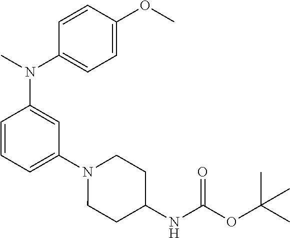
CN(C1=CC=C(OC)C=C1)C1=CC(N2CCC(NC(OC(C)(C)C)=O)CC2)=CC=C1
